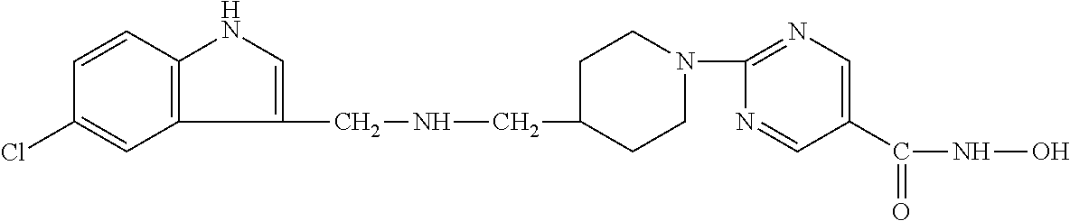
C12=C(C=CC(Cl)=C1)NC=C2CNCC1CCN(C2=NC=C(C(=O)NO)C=N2)CC1
